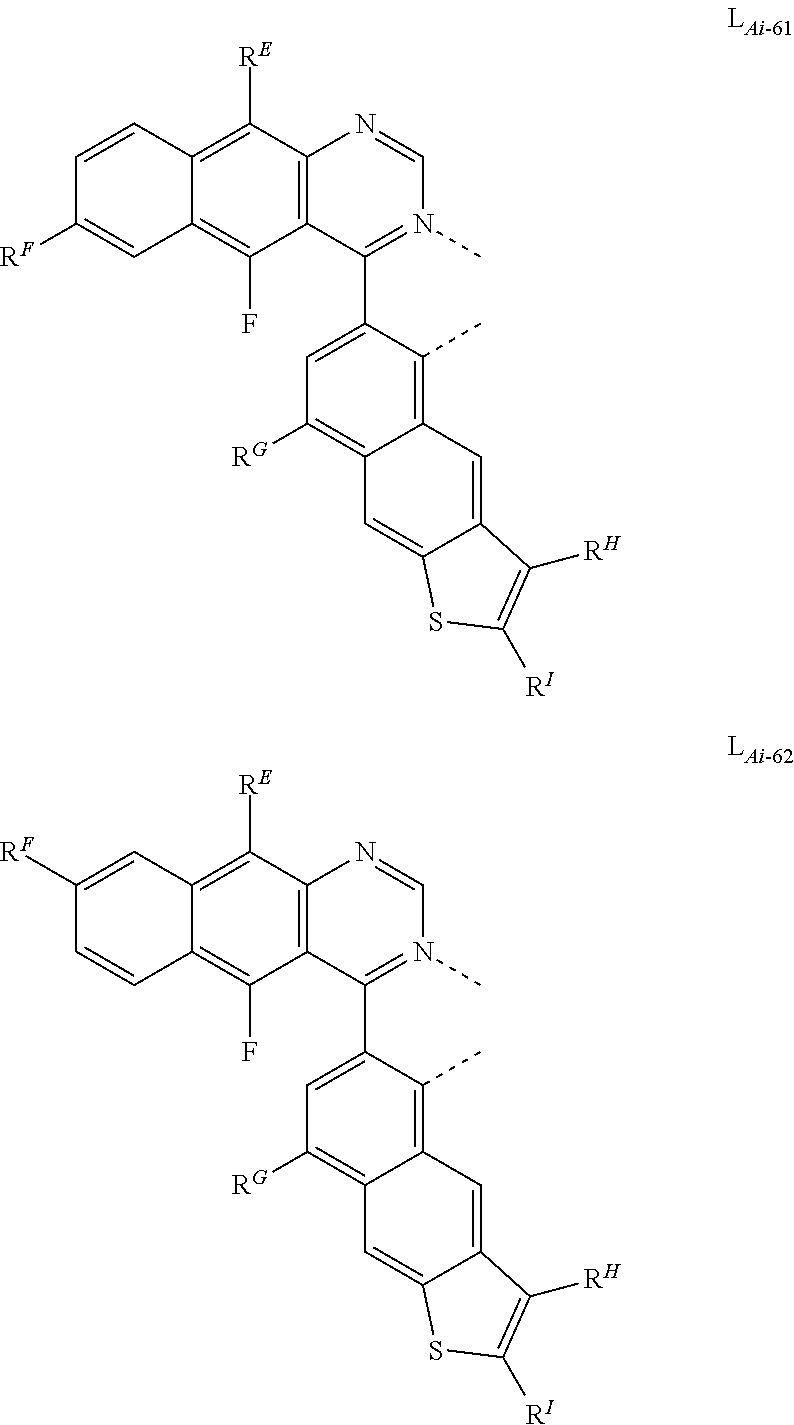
C12=C(C(C3=CC([RG])=C4C(=C3C)C=C3C(=C4)SC([RI])=C3[RH])=N(C)C=N1)C(F)=C1C(=C2[RE])C=CC([RF])=C1.C12=C(C(C3=CC([RG])=C4C(=C3C)C=C3C(=C4)SC([RI])=C3[RH])=N(C)C=N1)C(F)=C1C(=C2[RE])C=C([RF])C=C1
